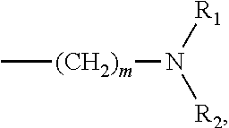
C[(CH2)m]N([R2])[R1]
